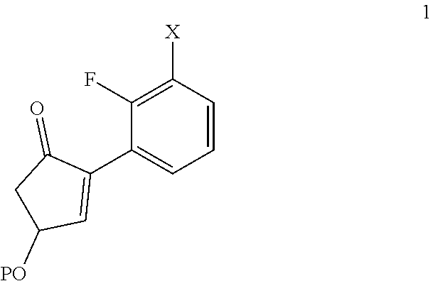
C1(F)=C([X])C=CC=C1C1=CC([PO])CC1=O
